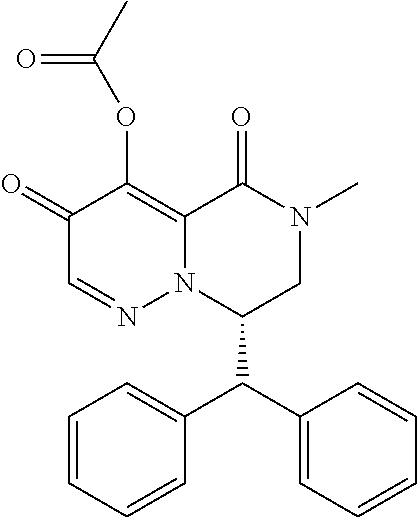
C1(=O)C=NN2C(=C1OC(C)=O)C(=O)N(C)CC2C(C1=CC=CC=C1)C1=CC=CC=C1
